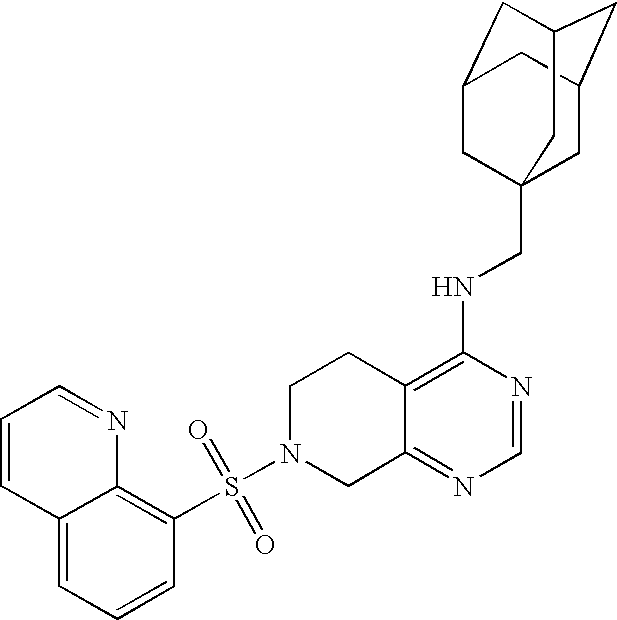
S(N1CC2=NC=NC(NCC34CC5CC(CC(C3)C5)C4)=C2CC1)(=O)(=O)C1=C2C(=CC=C1)C=CC=N2
